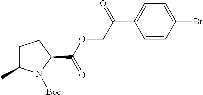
C1=CC(Br)=CC=C1C(COC(C1CCC(C)N1[Boc])=O)=O
